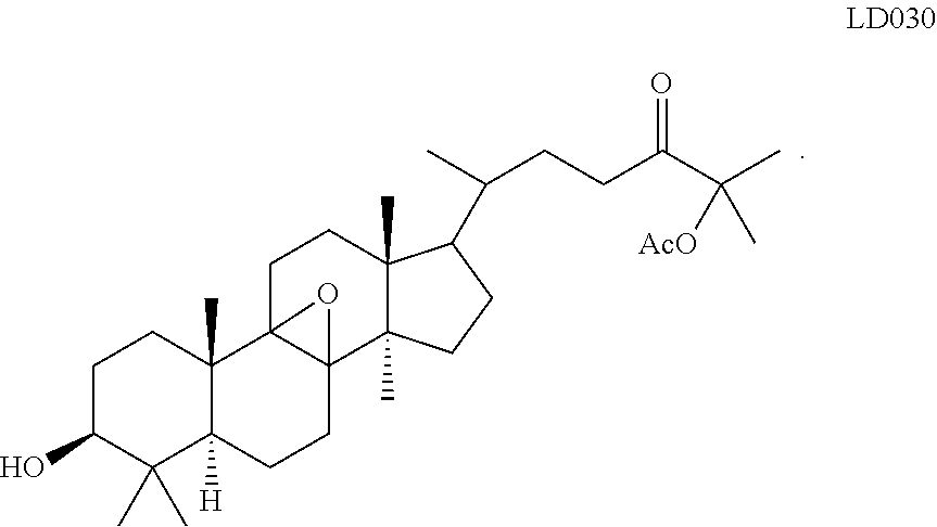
C1C(O)C(C)(C)C2([H])C(C)(C1)C13C(CC2)(C2(C)C(C)(CC1)C(C(C)CCC(=O)C(C)([AcO])C)CC2)O3
